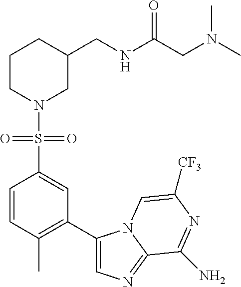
C1=CC(C)=C(C2=CN=C3N2C=C([CF3])N=C3N)C=C1S(N1CC(CNC(CN(C)C)=O)CCC1)(=O)=O
